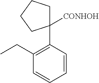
C1C(C2=C(CC)C=CC=C2)([CONHOH])CCC1
